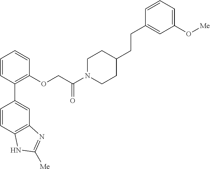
C1=CC(C2=CC3=C(C=C2)NC([Me])=N3)=C(OCC(N2CCC(CCC3=CC(O[Me])=CC=C3)CC2)=O)C=C1
